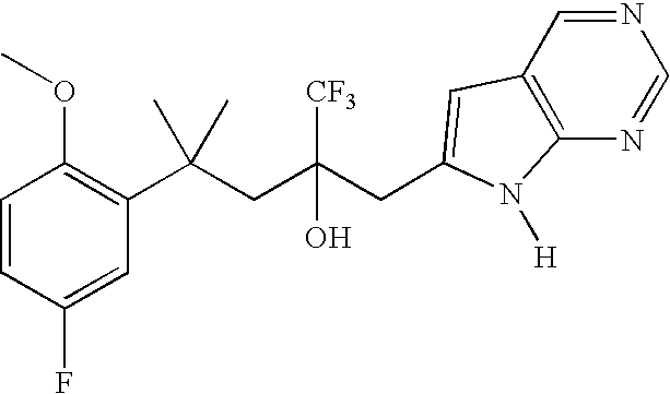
C1=CC(F)=CC(C(CC(CC2=CC3=C(N=CN=C3)N2[H])([CF3])O)(C)C)=C1OC
